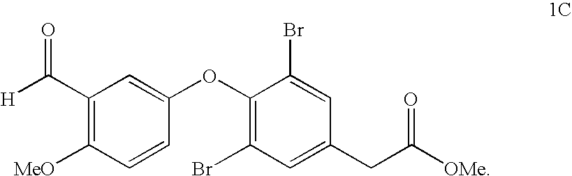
C1(C(=O)[H])=C([MeO])C=CC(OC2=C(Br)C=C(CC(=O)[OMe])C=C2Br)=C1
